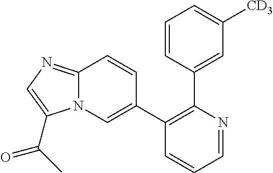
C1=NC(C2=CC([CD3])=CC=C2)=C(C2=CN3C(=NC=C3C(C)=O)C=C2)C=C1
